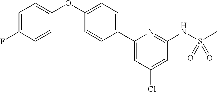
C1=C(F)C=CC(OC2=CC=C(C3=CC(Cl)=CC(NS(C)(=O)=O)=N3)C=C2)=C1
